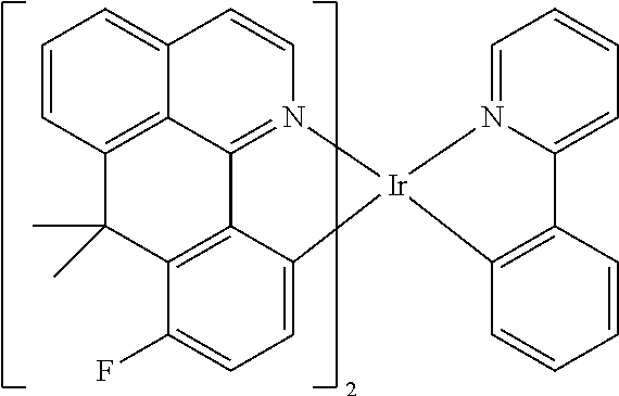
C1=CC2=CC=CC3=C2C2=N1[Ir]1(C4=CC=C(F)C(=C24)C3(C)C)C2=C(C=CC=C2)C2=CC=CC=N12
